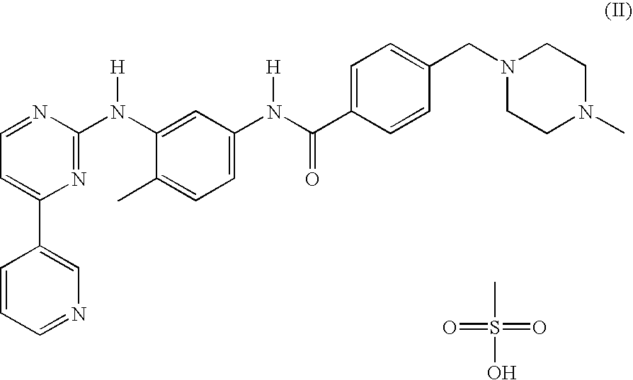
C1=NC(N(C2=CC(N(C(C3=CC=C(CN4CCN(C)CC4)C=C3)=O)[H])=CC=C2C)[H])=NC(C2=CN=CC=C2)=C1.O=S(C)(=O)O
